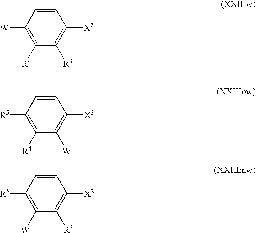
C1=CC([W])=C([R4])C([R3])=C1[X2].C1=CC([R5])=C([R4])C([W])=C1[X2].C1=CC([R5])=C([W])C([R3])=C1[X2]
